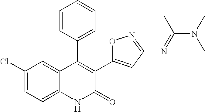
C1(Cl)=CC=C2C(=C1)C(C1=CC=CC=C1)=C(C1=CC(N=C(N(C)C)C)=NO1)C(=O)N2
